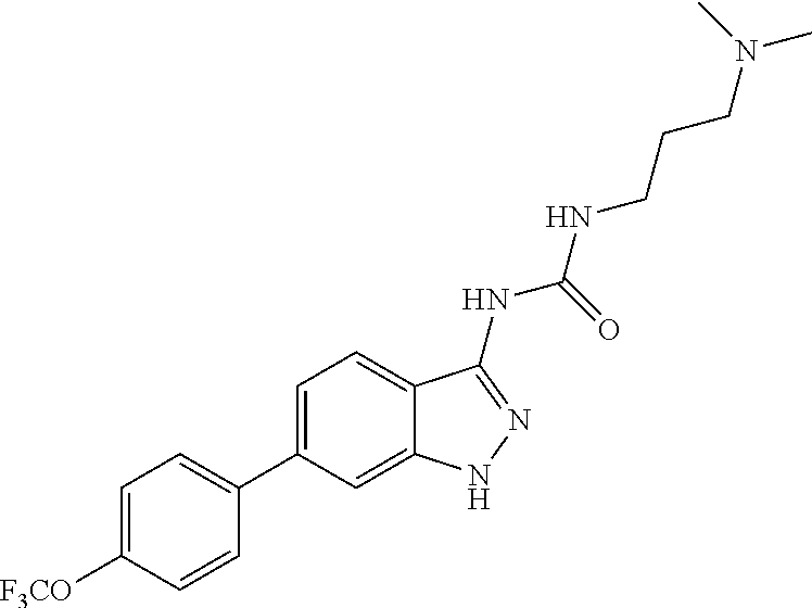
C1=C([F3CO])C=CC(C2=CC=C3C(=C2)NN=C3NC(NCCCN(C)C)=O)=C1
